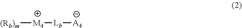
[(Rb)m][M4][Lb][A4]
